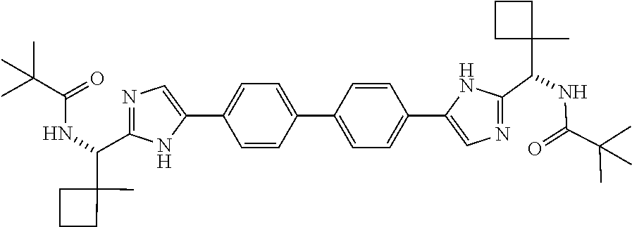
C1(C2=CC=C(C3=CN=C(C(C4(C)CCC4)NC(C(C)(C)C)=O)N3)C=C2)=CC=C(C2=CN=C(C(NC(=O)C(C)(C)C)C3(C)CCC3)N2)C=C1
